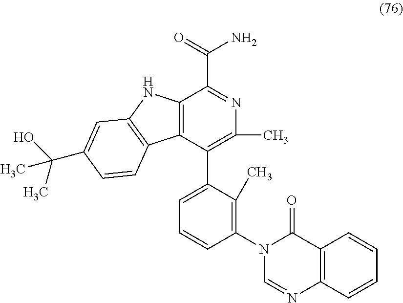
C12=C(C(C3=CC=CC(N4C=NC5=C(C4=O)C=CC=C5)=C3C)=C(C)N=C1C(=O)N)C1=C(N2)C=C(C(O)(C)C)C=C1
